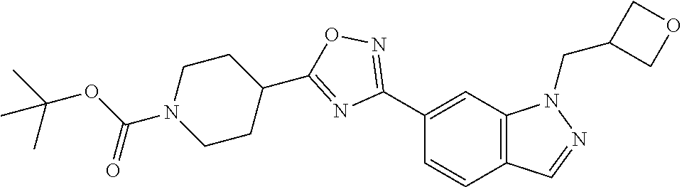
C1(C2=NOC(C3CCN(C(OC(C)(C)C)=O)CC3)=N2)=CC2=C(C=C1)C=NN2CC1COC1
